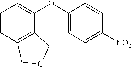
C1=CC2=C(C(OC3=CC=C([NO2])C=C3)=C1)COC2
